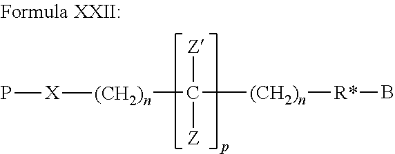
[(CH2)n](C([(CH2)n][R*]B)([Z])[Z])[X]P
